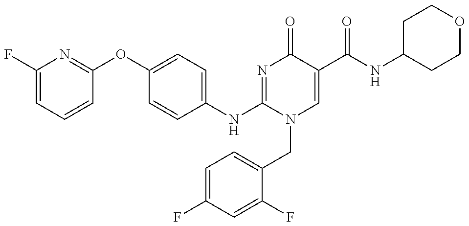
O(C1=CC=C(NC2=NC(=O)C(C(NC3CCOCC3)=O)=CN2CC2=CC=C(F)C=C2F)C=C1)C1=NC(F)=CC=C1
